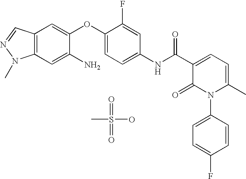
C12=C(C=C(N)C(OC3=CC=C(NC(C4=CC=C(C)N(C5=CC=C(F)C=C5)C4=O)=O)C=C3F)=C1)N(C)N=C2.O=S(=O)(C)O
